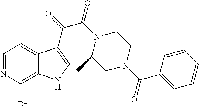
C1=NC(Br)=C2C(=C1)C(C(=O)C(N1C(C)CN(C(C3=CC=CC=C3)=O)CC1)=O)=CN2
